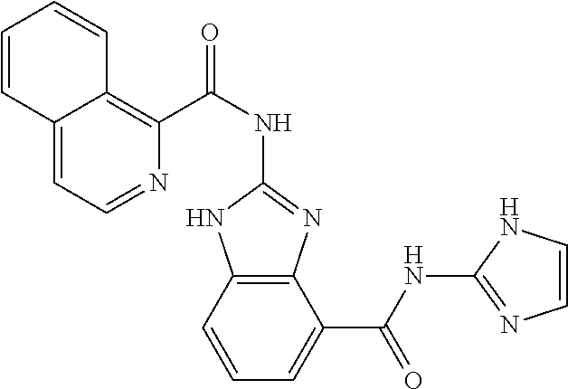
C1=C2C(=C(C(NC3=NC4=C(N3)C=CC=C4C(NC3=NC=CN3)=O)=O)N=C1)C=CC=C2
